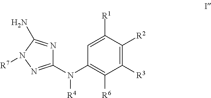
C1=C([R1])C([R2])=C([R3])C([R6])=C1N(C1=NN([R7])C(N)=N1)[R4]
